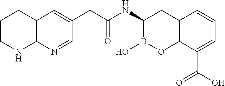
C12=C(C(C(O)=O)=CC=C1)OB(O)C(NC(=O)CC1=CC3=C(N=C1)NCCC3)C2
